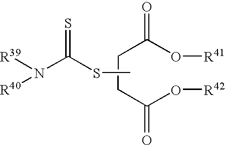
C(O[R42])(CCC(O[R41])=O)=O.CSC(N([R39])[R40])=S
